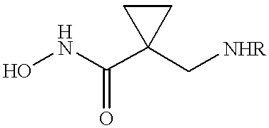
ONC(C1(C[NHR])CC1)=O
